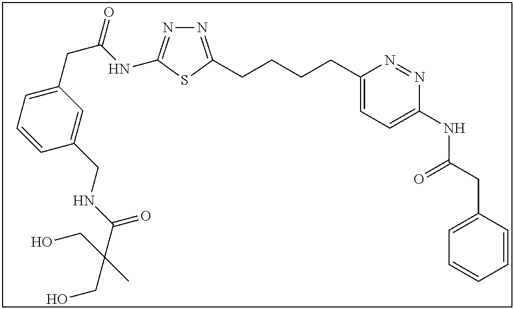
N1=C(CCCCC2=CC=C(NC(CC3=CC=CC=C3)=O)N=N2)SC(NC(CC2=CC=CC(CNC(C(C)(CO)CO)=O)=C2)=O)=N1
